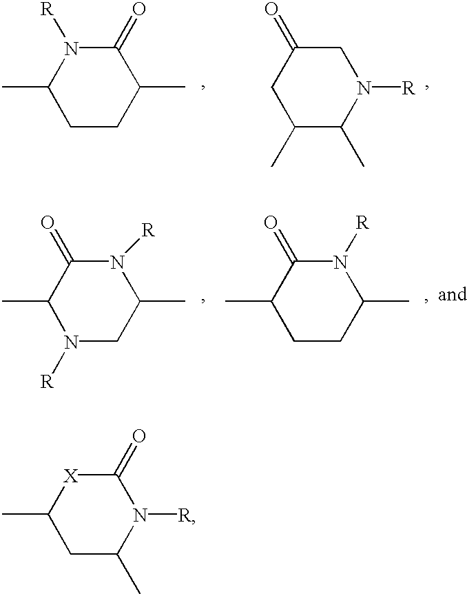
C1(C)CCC(C)C(=O)N1[R].C1C(C)C(C)N([R])CC1=O.C1(C)N([R])CC(C)N([R])C1=O.C1(C)CCC(C)N([R])C1=O.C1(C)CC(C)N([R])C(=O)[X]1
